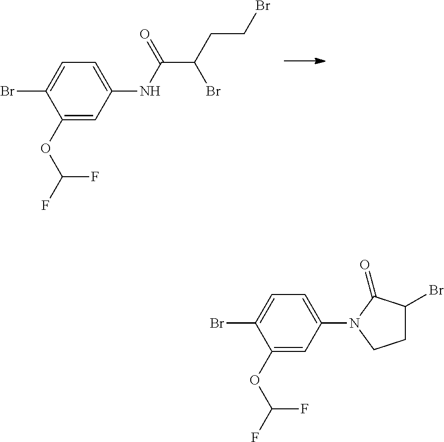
N(C1=CC=C(Br)C(OC(F)F)=C1)C(C(CCBr)Br)=O.C1C(Br)C(=O)N(C2=CC=C(Br)C(OC(F)F)=C2)C1
